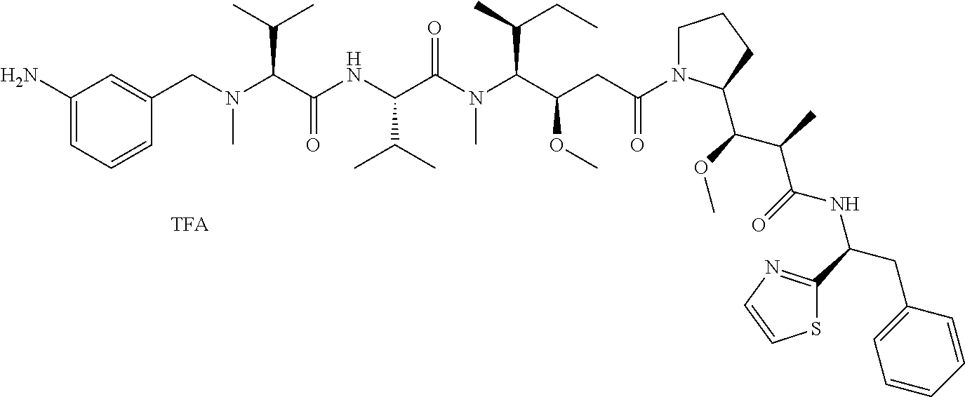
C1(N)=CC=CC(CN(C(C(NC(C(N(C(C(CC(N2CCCC2C(C(C(NC(CC2=CC=CC=C2)C2=NC=CS2)=O)C)OC)=O)OC)C(C)CC)C)=O)C(C)C)=O)C(C)C)C)=C1
